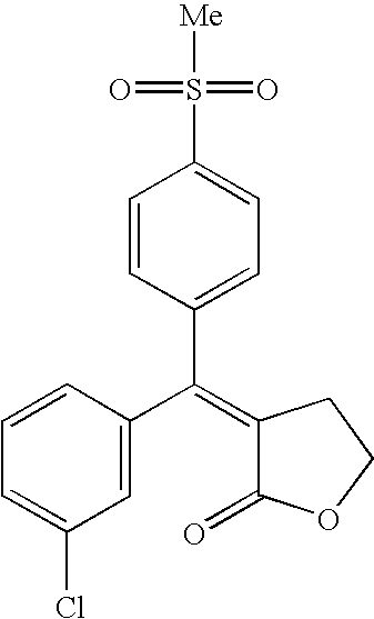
C1=CC(C(C2=CC(Cl)=CC=C2)=C2C(=O)OCC2)=CC=C1S(=O)(=O)[Me]
